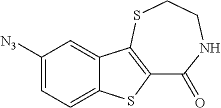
C1(=O)NCCSC2=C1SC1=CC=C([N3])C=C12
